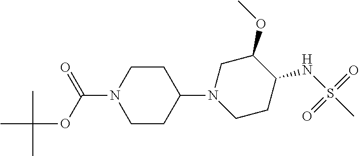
C1CC(N2CC(OC)C(NS(C)(=O)=O)CC2)CCN1C(OC(C)(C)C)=O
